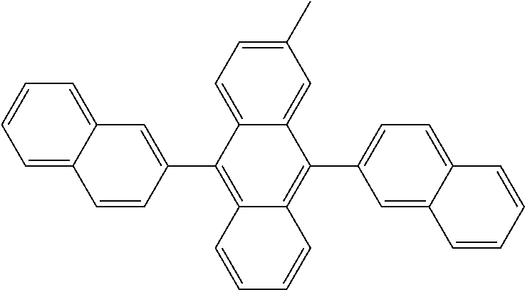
C1=CC2=C(C3=CC4=CC=CC=C4C=C3)C3=CC=C(C)C=C3C(C3=CC=C4C(=C3)C=CC=C4)=C2C=C1
